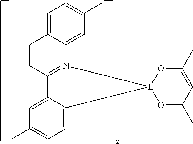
C12=CC(C)=CC=C1[Ir]1(N3=C2C=CC2=CC=C(C)C=C23)O=C(C)C=C(C)O1
